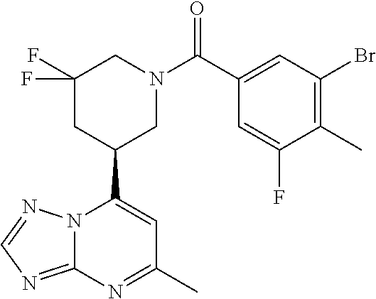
N12C(=NC=N1)N=C(C)C=C2C1CN(C(=O)C2=CC(Br)=C(C)C(F)=C2)CC(F)(F)C1
